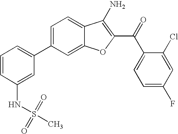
C1=CC(NS(C)(=O)=O)=CC(C2=CC=C3C(=C2)OC(C(C2=CC=C(F)C=C2Cl)=O)=C3N)=C1
